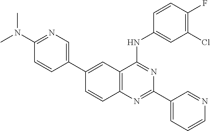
C12=C(N=C(C3=CC=CN=C3)N=C1NC1=CC(Cl)=C(F)C=C1)C=CC(C1=CN=C(N(C)C)C=C1)=C2
